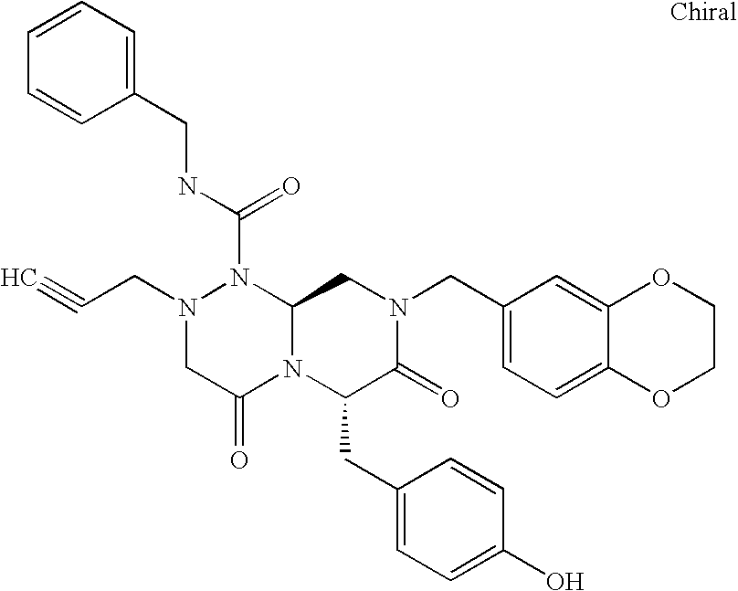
N1(C(NCC2=CC=CC=C2)=O)N(CC#C)CC(=O)N2C1CN(CC1=CC=C3C(=C1)OCCO3)C(=O)C2CC1=CC=C(O)C=C1
